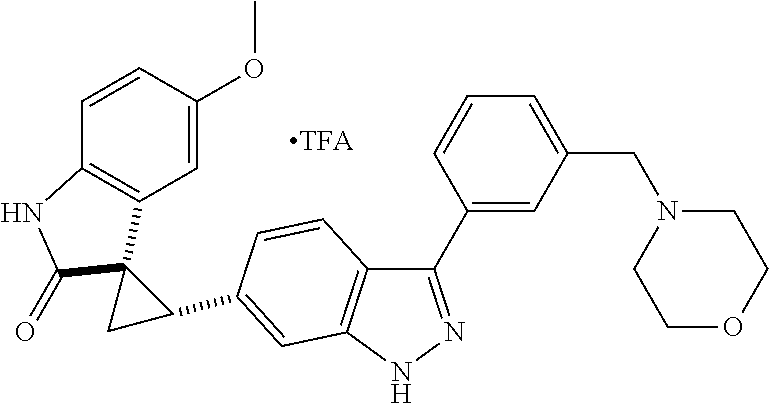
C1=C(OC)C=CC2=C1C1(C(=O)N2)CC1C1=CC2=C(C(C3=CC(CN4CCOCC4)=CC=C3)=NN2)C=C1
